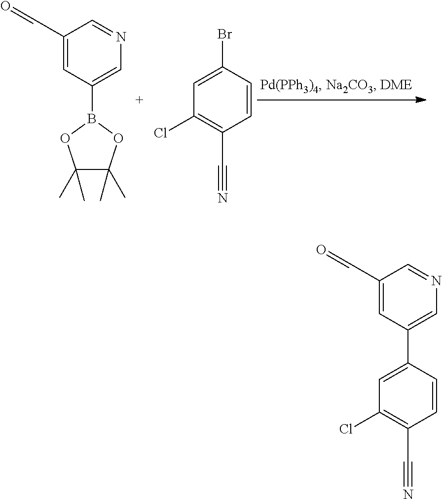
B1(C2=CN=CC(C=O)=C2)OC(C)(C)C(C)(C)O1.C1=C(Br)C=CC(C#N)=C1Cl.C1=C(C2=CN=CC(C=O)=C2)C=CC(C#N)=C1Cl
